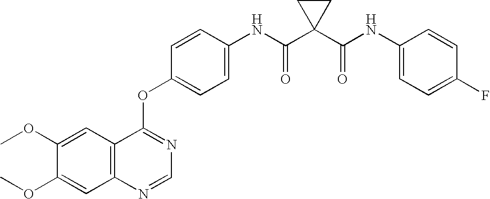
C12=C(C=C(OC)C(OC)=C1)C(OC1=CC=C(NC(C3(C(NC4=CC=C(F)C=C4)=O)CC3)=O)C=C1)=NC=N2
